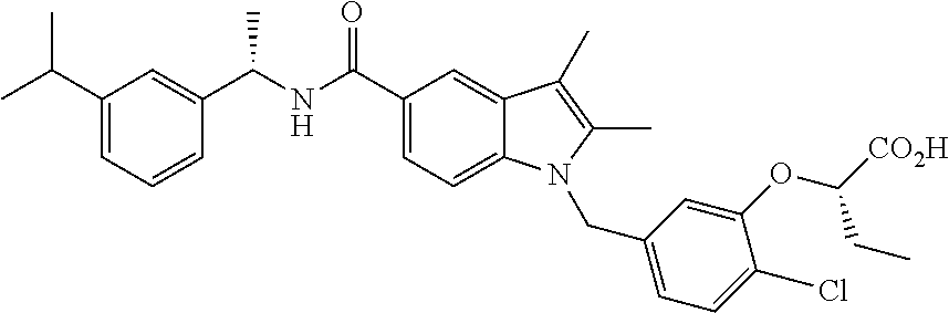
N(C(C1=CC=C2C(=C1)C(C)=C(C)N2CC1=CC=C(Cl)C(OC([CO2H])CC)=C1)=O)C(C1=CC(C(C)C)=CC=C1)C
